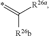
C([R26b])([R26a])=*
